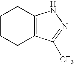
C1CCC2=C(C1)NN=C2[CF3]
